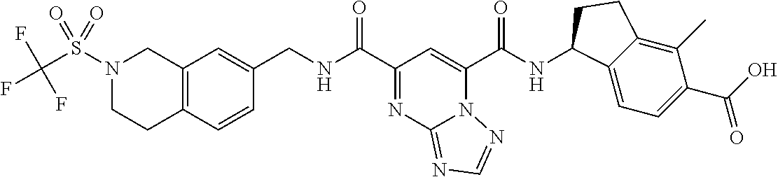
N12C(C(NC3C4=CC=C(C(O)=O)C(C)=C4CC3)=O)=CC(C(NCC3=CC4=C(C=C3)CCN(S(=O)(C(F)(F)F)=O)C4)=O)=NC1=NC=N2
